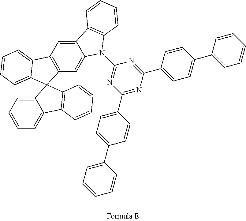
C1=CC=C2C(=C1)C1=C(C=CC=C1)C21C2=C(C=C3C(=C2)N(C2=NC(C4=CC=C(C5=CC=CC=C5)C=C4)=NC(C4=CC=C(C5=CC=CC=C5)C=C4)=N2)C2=C3C=CC=C2)C2=CC=CC=C21
